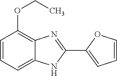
C1=CC=C2C(=C1OCC)N=C(C1=CC=CO1)N2
